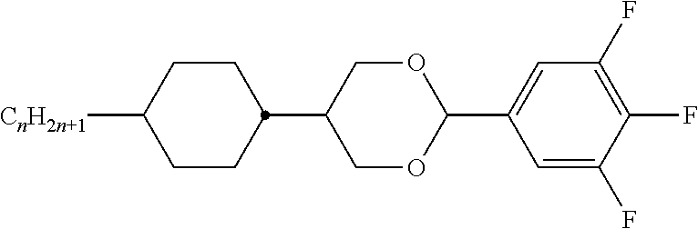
C1CC(C2COC(C3=CC(F)=C(F)C(F)=C3)OC2)CCC1[CnH2n+1]
